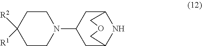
C1CN(C2CC3NC(C2)COC3)CCC1([R2])[R1]
